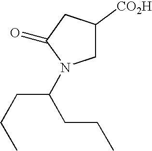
C1C([CO2H])CC(=O)N1C(CCC)CCC
